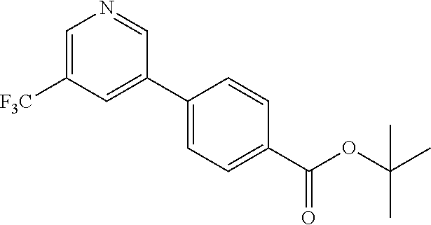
C1=C([F3C])C=C(C2=CC=C(C(OC(C)(C)C)=O)C=C2)C=N1
